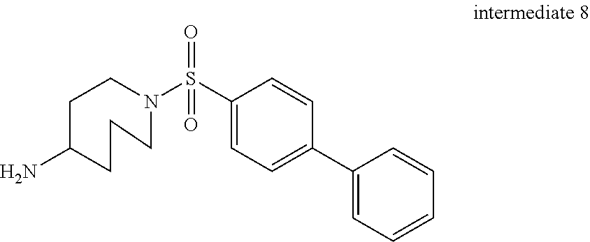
NC1CCN(S(C2=CC=C(C3=CC=CC=C3)C=C2)(=O)=O)CCC1
